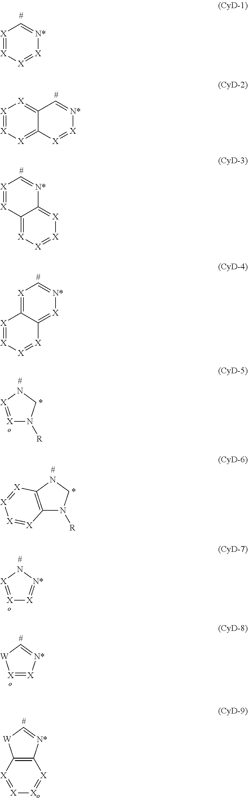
[X]1=[X][X]=[X][N*]=C1.[X]1=[X][X]=C2C(=[X]1)C=[N*][X]=[X]2.C12=[X][X]=[X][X]=C1[N*]=C[X]=[X]2.[X]1=C2C(=[X][N*]=C1)[X]=[X][X]=[X]2.C12=C(NCN1[R])[X]=[X][X]=[X]2.[X]1=[X][N*]=C[W]1.[X]1=[X]NCN1[R].[X]1=[X]N[N*]=[X]1.C12=C([X]=[X][Xo]=[X]1)[W]C=[N*]2
